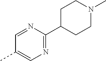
C1=NC(C2CCN(C)CC2)=NC=C1C
